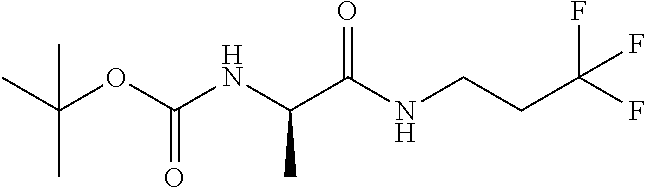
CC(C)(OC(NC(C(NCCC(F)(F)F)=O)C)=O)C
